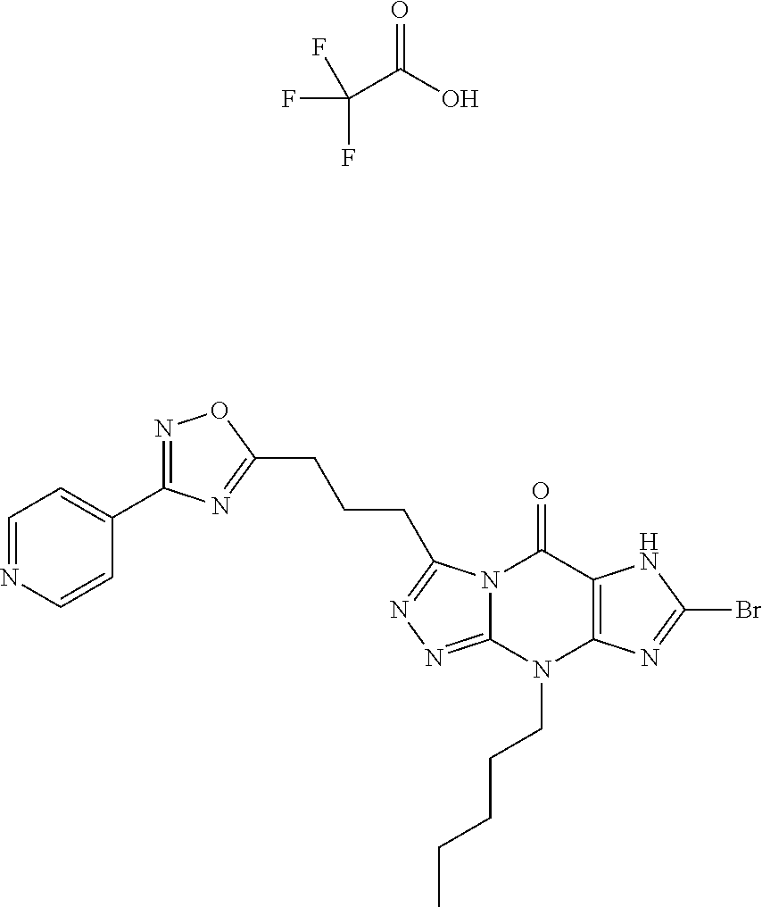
C(C(O)=O)(F)(F)F.C1=NC=CC(C2=NOC(CCCC3=NN=C4N3C(=O)C3=C(N4CCCCC)N=C(Br)N3)=N2)=C1
